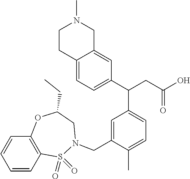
C12=CC=C(C(CC(O)=O)C3=CC=C(C)C(CN4S(=O)(=O)C5=C(C=CC=C5)OC(CC)C4)=C3)C=C1CN(C)CC2
